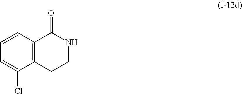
C12=C(C=CC=C1Cl)C(=O)NCC2
